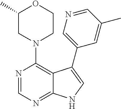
N1(C2=C3C(=NC=N2)NC=C3C2=CN=CC(C)=C2)CCOC(C)C1
